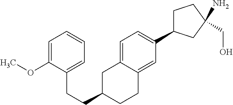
C1=C2C(=CC(C3CCC(CO)(N)C3)=C1)CCC(CCC1=CC=CC=C1OC)C2
